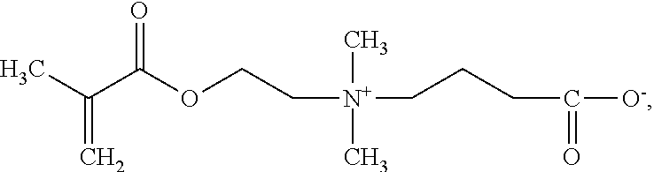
CC(=C)C(OCC[N+](C)(C)CCCC(=O)[O-])=O
